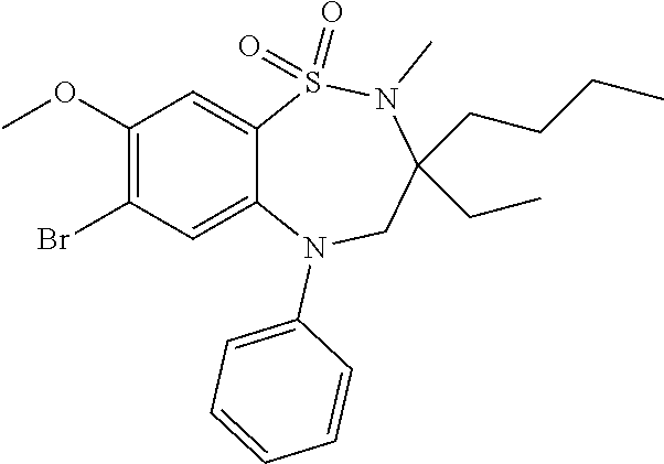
CN1C(CCCC)(CC)CN(C2=CC=CC=C2)C2=CC(Br)=C(OC)C=C2S1(=O)=O
